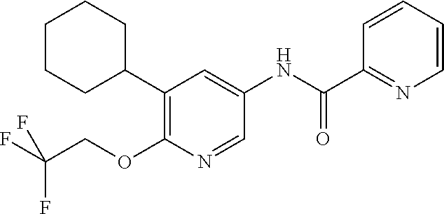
C1(C2CCCCC2)=C(OCC(F)(F)F)N=CC(NC(C2=NC=CC=C2)=O)=C1
